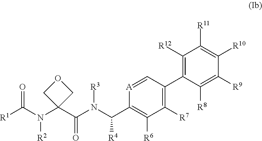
[A]1=CC(C2=C([R12])C([R11])=C([R10])C([R9])=C2[R8])=C([R7])C([R6])=C1C(N(C(C1(N(C([R1])=O)[R2])COC1)=O)[R3])[R4]
